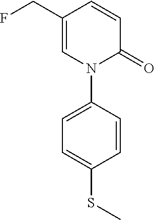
N1(C2=CC=C(SC)C=C2)C(=O)C=CC(CF)=C1
